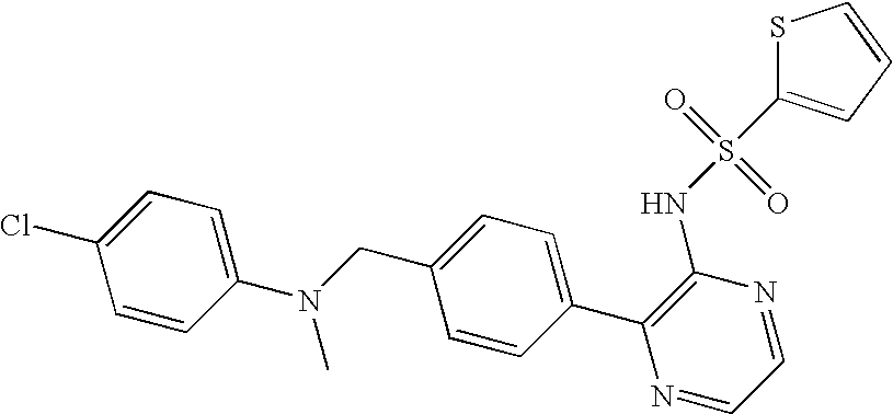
C1=CC(N(CC2=CC=C(C3=C(NS(=O)(=O)C4=CC=CS4)N=CC=N3)C=C2)C)=CC=C1Cl
